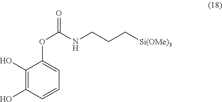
C1(O)=C(O)C=CC=C1OC(=O)NCCC[Si(OMe)3]
